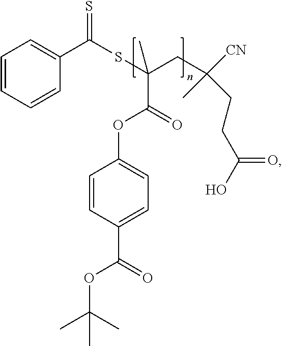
C1=CC(C(=O)OC(C)(C)C)=CC=C1OC(C(CC(CCC(O)=O)([CN])C)(SC(=S)C1=CC=CC=C1)C)=O
